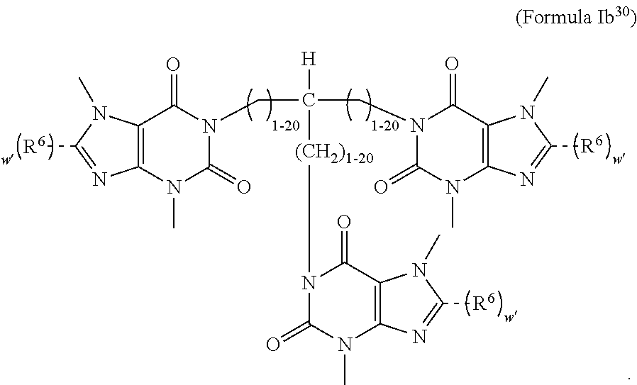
C12=C(N(C)C(=O)N(CC([(CH2)1-20]N3C(=O)N(C)C4=C(C3=O)N(C)C([R6])=N4)(CN3C(=O)N(C)C4=C(C3=O)N(C)C([R6])=N4)[H])C1=O)N=C([R6])N2C
